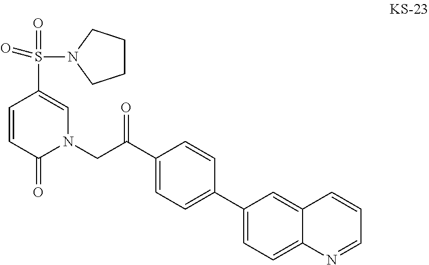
C1=CC(=O)N(CC(C2=CC=C(C3=CC=C4C(=C3)C=CC=N4)C=C2)=O)C=C1S(=O)(=O)N1CCCC1
